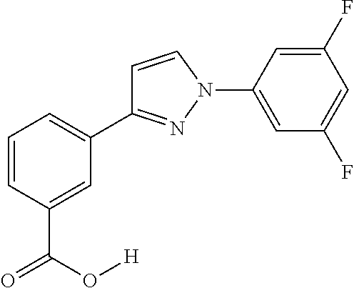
C1=CC(C(O[H])=O)=CC(C2=NN(C3=CC(F)=CC(F)=C3)C=C2)=C1
